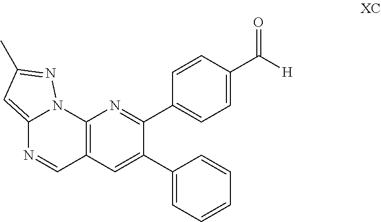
C12=CC(C)=NN1C1=C(C=N2)C=C(C2=CC=CC=C2)C(C2=CC=C(C([H])=O)C=C2)=N1
